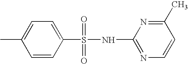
C1(S(NC2=NC=CC(C)=N2)(=O)=O)=CC=C(C)C=C1
